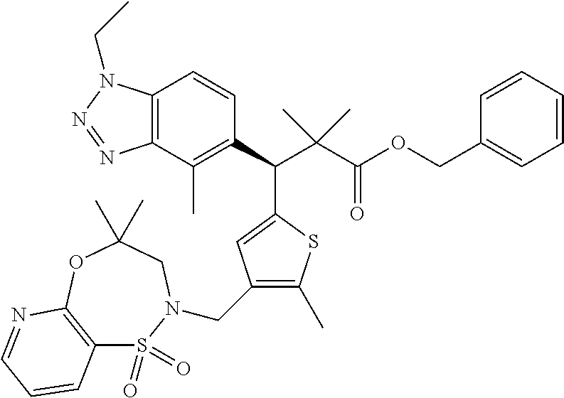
C12=C(C(C)=C(C(C(C(OCC3=CC=CC=C3)=O)(C)C)C3=CC(CN4S(=O)(=O)C5=C(OC(C)(C)C4)N=CC=C5)=C(C)S3)C=C1)N=NN2CC
